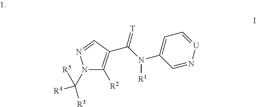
N1(C([R5])([R3])[R4])C([R2])=C(C(N(C2=CC=[U]N=C2)[R1])=[T])C=N1
